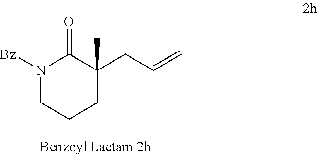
N1([Bz])CCCC(CC=C)(C)C1=O
